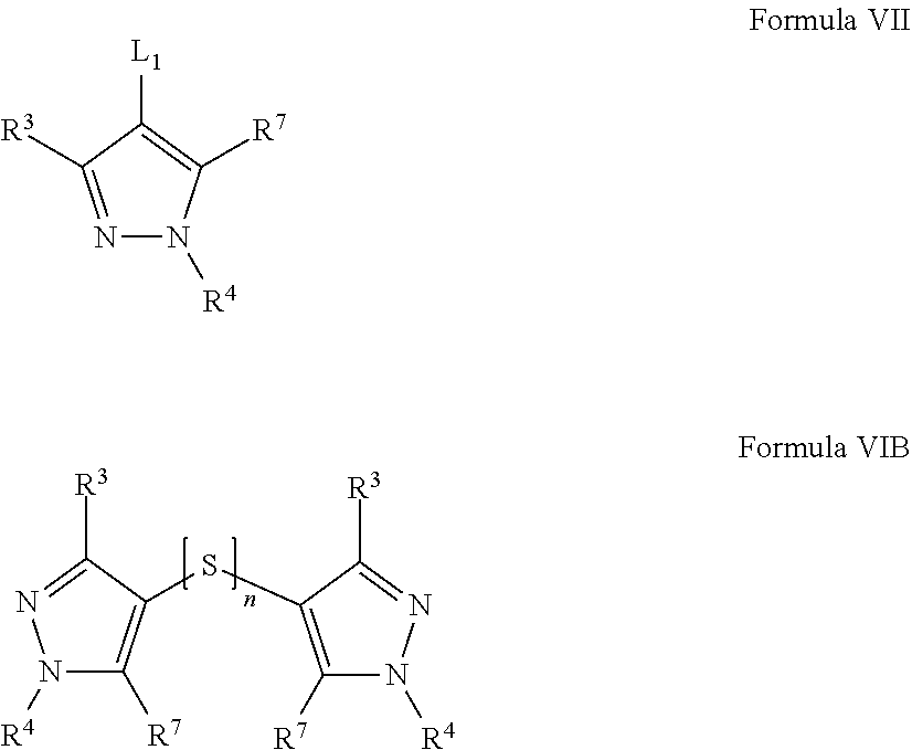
C1([R7])=C(SC2=C([R7])N([R4])N=C2[R3])C([R3])=NN1[R4].N1=C([R3])C([L1])=C([R7])N1[R4]
